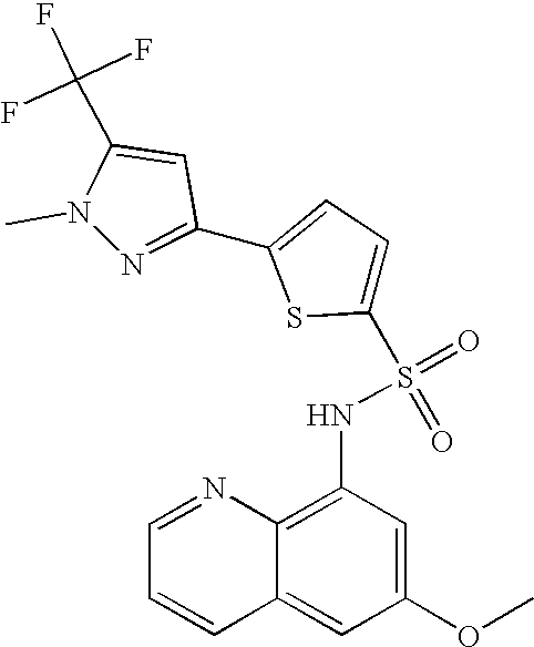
C1=NC2=C(NS(=O)(=O)C3=CC=C(C4=NN(C)C(C(F)(F)F)=C4)S3)C=C(OC)C=C2C=C1
